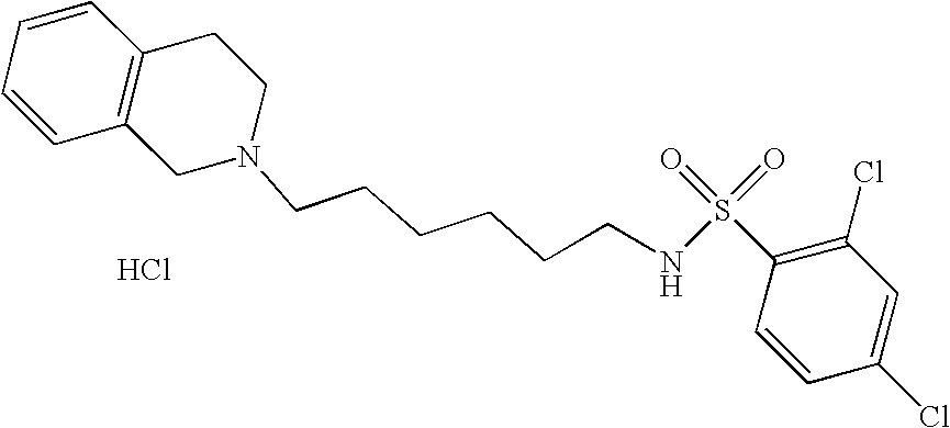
C1=CC=CC2=C1CCN(CCCCCCNS(=O)(=O)C1=C(Cl)C=C(Cl)C=C1)C2.Cl
